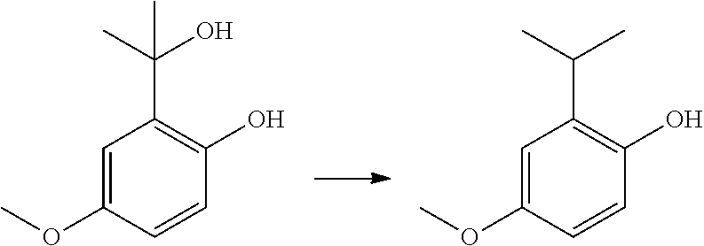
C1(OC)=CC(C(C)C)=C(O)C=C1.C1(OC)=CC(C(O)(C)C)=C(O)C=C1
